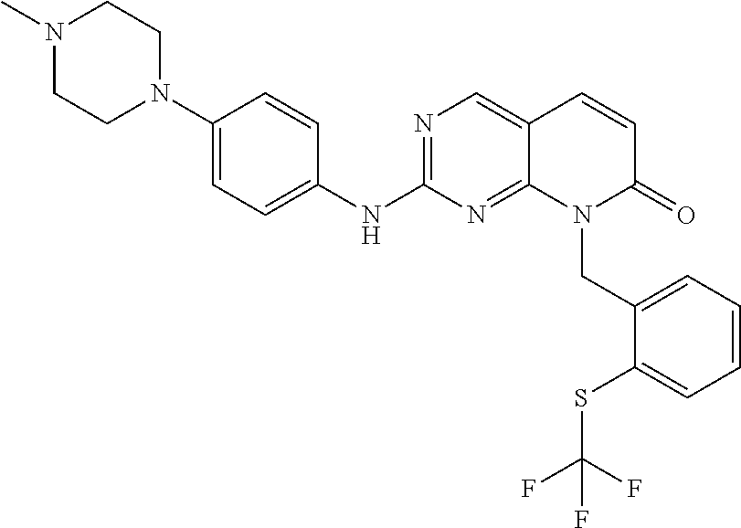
C1(N2CCN(C)CC2)=CC=C(NC2=NC=C3C(=N2)N(CC2=CC=CC=C2SC(F)(F)F)C(=O)C=C3)C=C1
